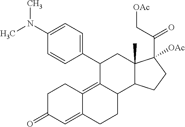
C1=C(N(C)C)C=CC(C2C3=C4C(=CC(=O)CC4)CCC3C3C(C)(C2)C(C(C[OAc])=O)([OAc])CC3)=C1
